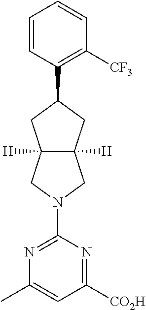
C1=CC(C2CC3([H])C([H])(C2)CN(C2=NC(C)=CC([CO2H])=N2)C3)=C([CF3])C=C1
